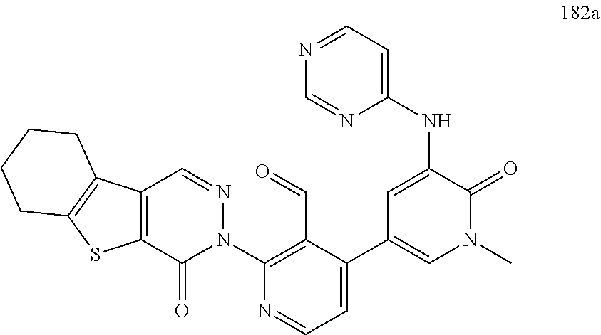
N(C1=CC(C2=CC=NC(N3N=CC4=C(C3=O)SC3=C4CCCC3)=C2C=O)=CN(C)C1=O)C1=CC=NC=N1
